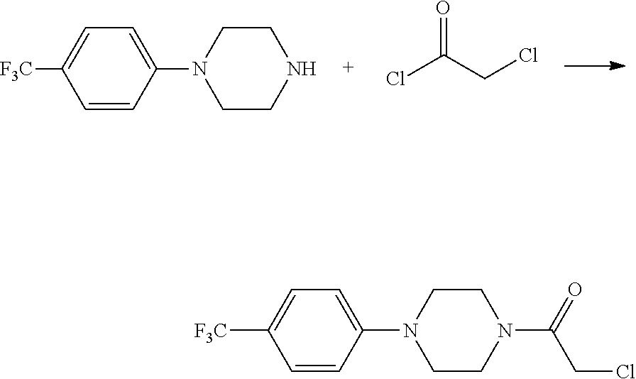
C1=CC(N2CCNCC2)=CC=C1[F3C].ClC(CCl)=O.C1=CC(N2CCN(C(=O)CCl)CC2)=CC=C1[F3C]
